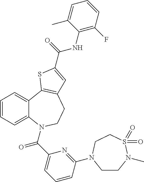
C1=CC=C2C(=C1)C1=C(CCN2C(C2=CC=CC(N3CCN(C)S(=O)(=O)CC3)=N2)=O)C=C(C(=O)NC2=C(F)C=CC=C2C)S1
